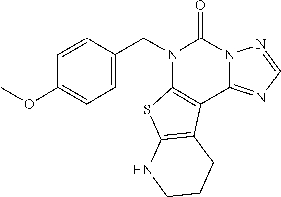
C1=CC(CN2C3=C(C4=NC=NN4C2=O)C2=C(S3)NCCC2)=CC=C1OC
